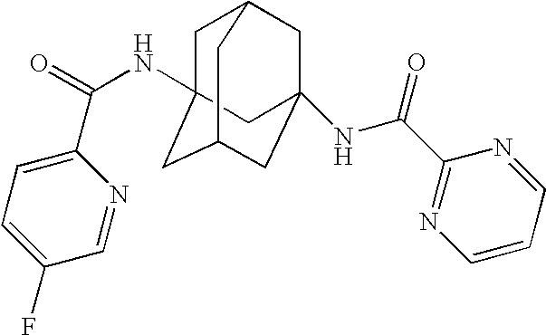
C1=C(C(=O)NC23CC4CC(NC(C5=NC=CC=N5)=O)(CC(C2)C4)C3)N=CC(F)=C1
